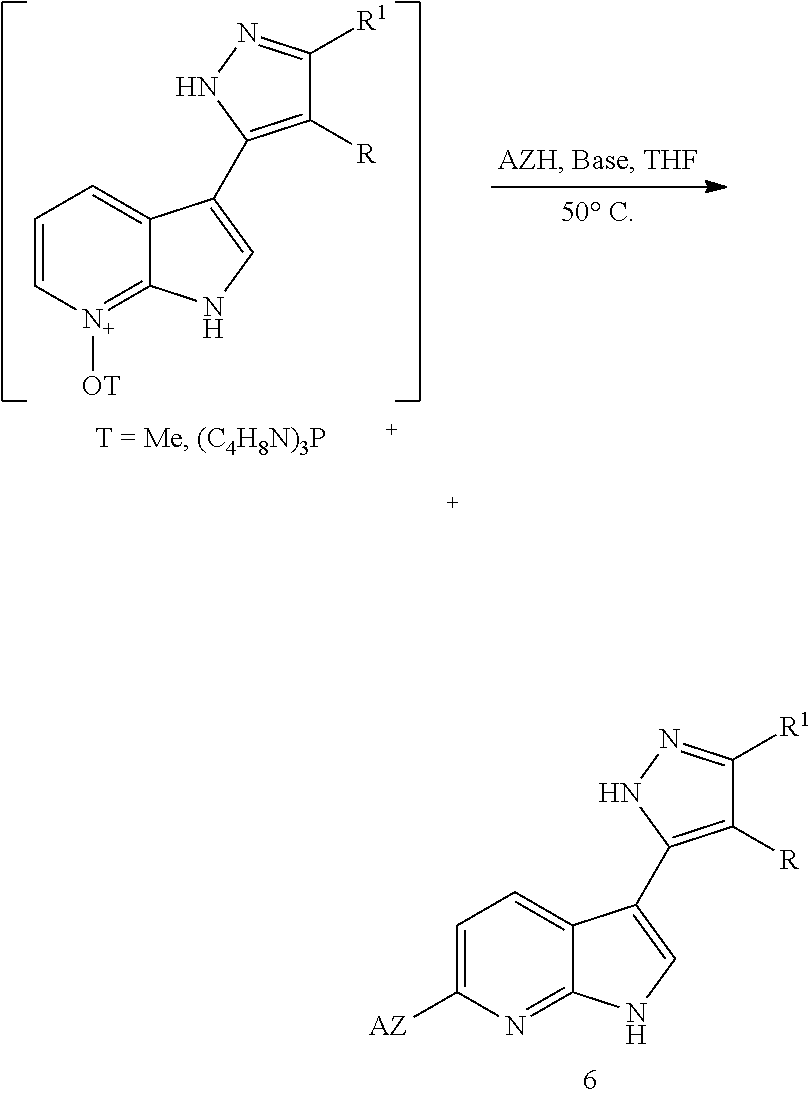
C1=C[N+]([OT])=C2C(=C1)C(C1=C([R])C([R1])=NN1)=CN2.C1=C([AZ])N=C2C(=C1)C(C1=C([R])C([R1])=NN1)=CN2
